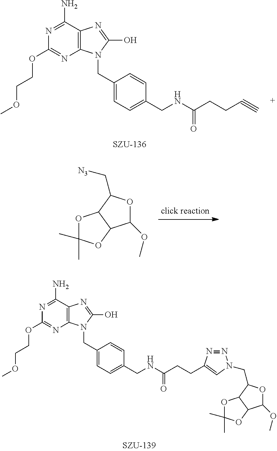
C12=C(N(CC3=CC=C(CNC(CCC#C)=O)C=C3)C(O)=N1)N=C(OCCOC)N=C2N.C12=C(N(CC3=CC=C(CNC(CCC4=CN(CC5OC(OC)C6C5OC(C)(C)O6)N=N4)=O)C=C3)C(O)=N1)N=C(OCCOC)N=C2N.C1(OC)OC(C[N3])C2C1OC(C)(C)O2
